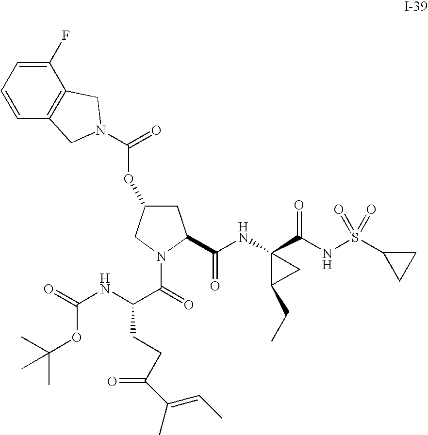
C1C(OC(=O)N2CC3=C(C(F)=CC=C3)C2)CN(C(=O)C(NC(=O)OC(C)(C)C)CCC(C(=CC)C)=O)C1C(NC1(C(NS(C2CC2)(=O)=O)=O)C(CC)C1)=O
